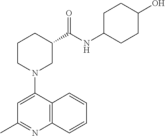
C1CN(C2=CC(C)=NC3=C2C=CC=C3)CC(C(NC2CCC(O)CC2)=O)C1
